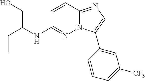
C(C)C(NC1=NN2C(=NC=C2C2=CC([CF3])=CC=C2)C=C1)CO
